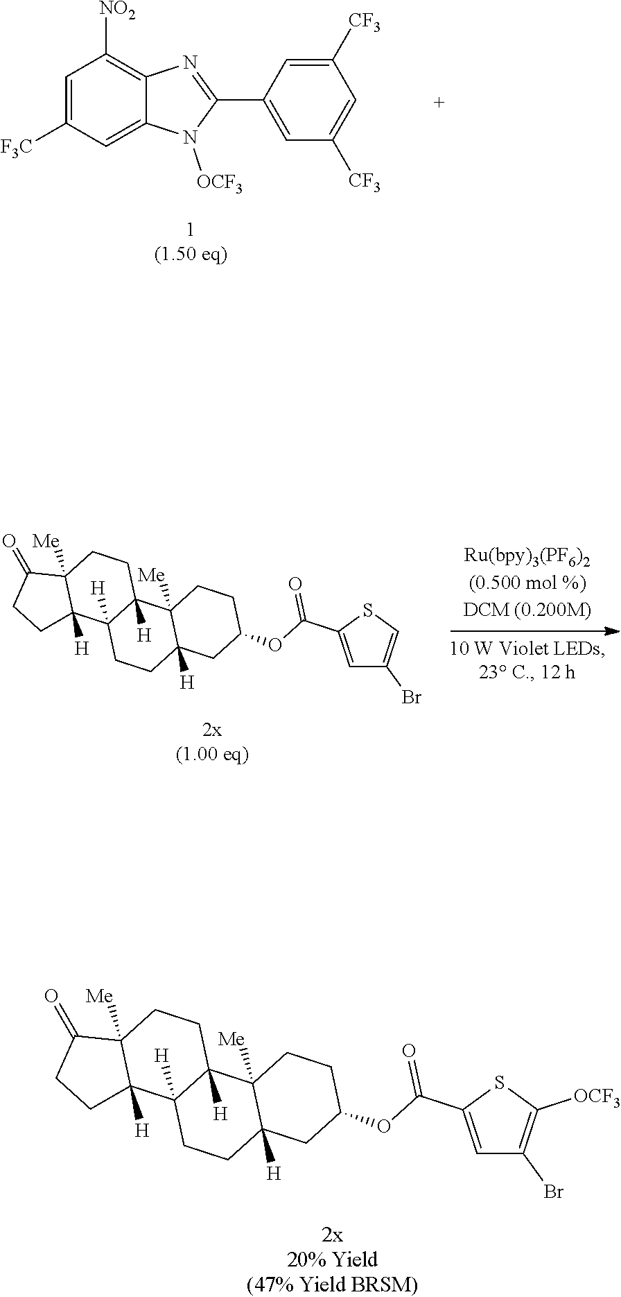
C1=C([F3C])C=C2C(=C1[NO2])N=C(C1=CC([CF3])=CC([CF3])=C1)N2[OCF3].C1(OC(C2=CC(Br)=CS2)=O)CCC2([Me])C([H])(C1)CCC1([H])C2([H])CCC2([Me])C1([H])CCC2=O.C1(OC(C2=CC(Br)=C([OCF3])S2)=O)CCC2([Me])C([H])(C1)CCC1([H])C2([H])CCC2([Me])C1([H])CCC2=O
